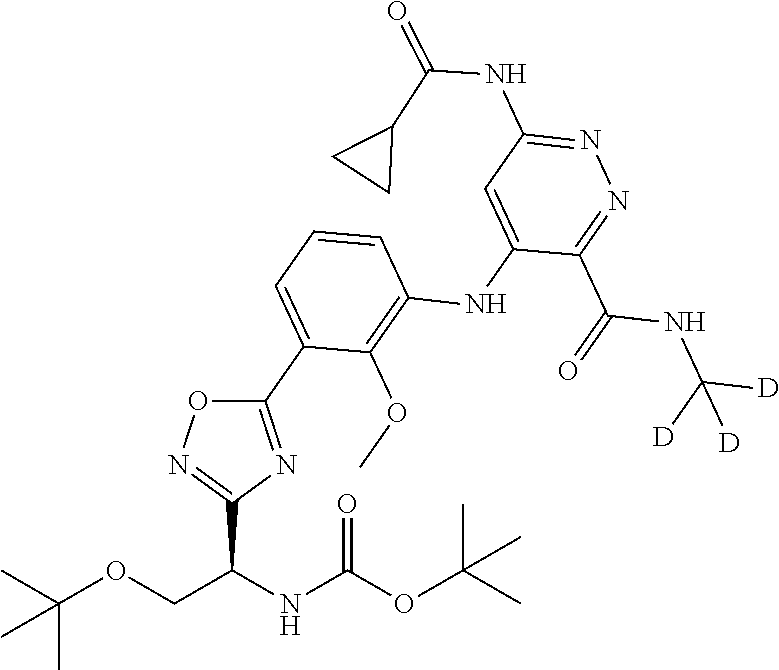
N1=C(C(NC([D])([D])[D])=O)C(NC2=C(OC)C(C3=NC(C(NC(OC(C)(C)C)=O)COC(C)(C)C)=NO3)=CC=C2)=CC(NC(C2CC2)=O)=N1
